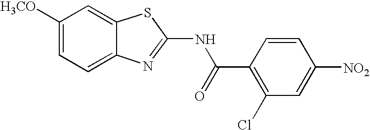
C1([H3CO])=CC=C2C(=C1)SC(NC(C1=C(Cl)C=C([NO2])C=C1)=O)=N2
